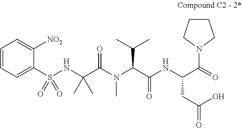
S(NC(C(N(C)C(C(=O)NC(C(=O)N1CCCC1)CC(=O)O)C(C)C)=O)(C)C)(C1=CC=CC=C1[NO2])(=O)=O
